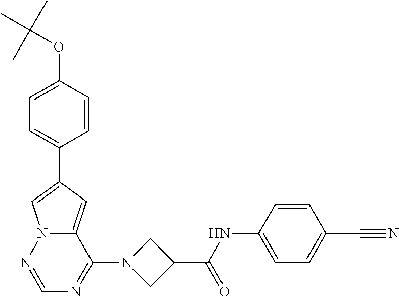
C1=C(OC(C)(C)C)C=CC(C2=CN3C(=C2)C(N2CC(C(NC4=CC=C(C#N)C=C4)=O)C2)=NC=N3)=C1
